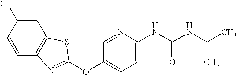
C1=C(Cl)C=CC2=C1SC(OC1=CC=C(NC(NC(C)C)=O)N=C1)=N2
